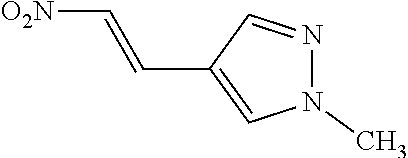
[O2N]C=CC1=CN(C)N=C1
